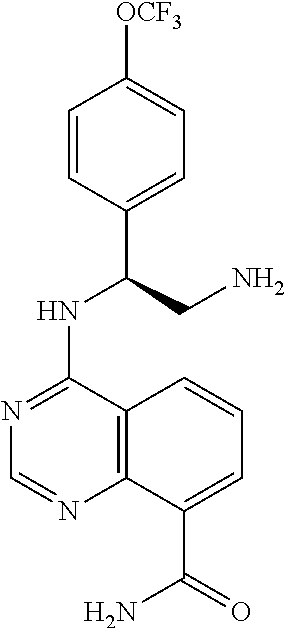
C1=CC(C(CN)NC2=NC=NC3=C2C=CC=C3C(=O)N)=CC=C1[OCF3]
